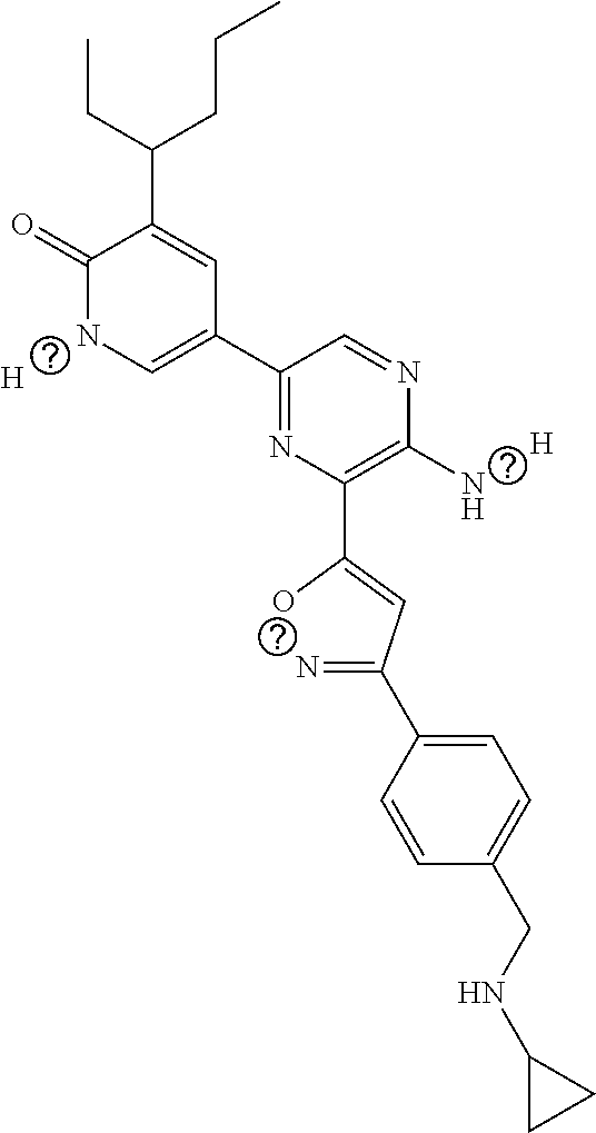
[H].[H].C1=C(C(=N)C=C(O)C2=C(N)N=CC(C3=CNC(=O)C(C(CCC)CC)=C3)=N2)C=CC(CNC2CC2)=C1
